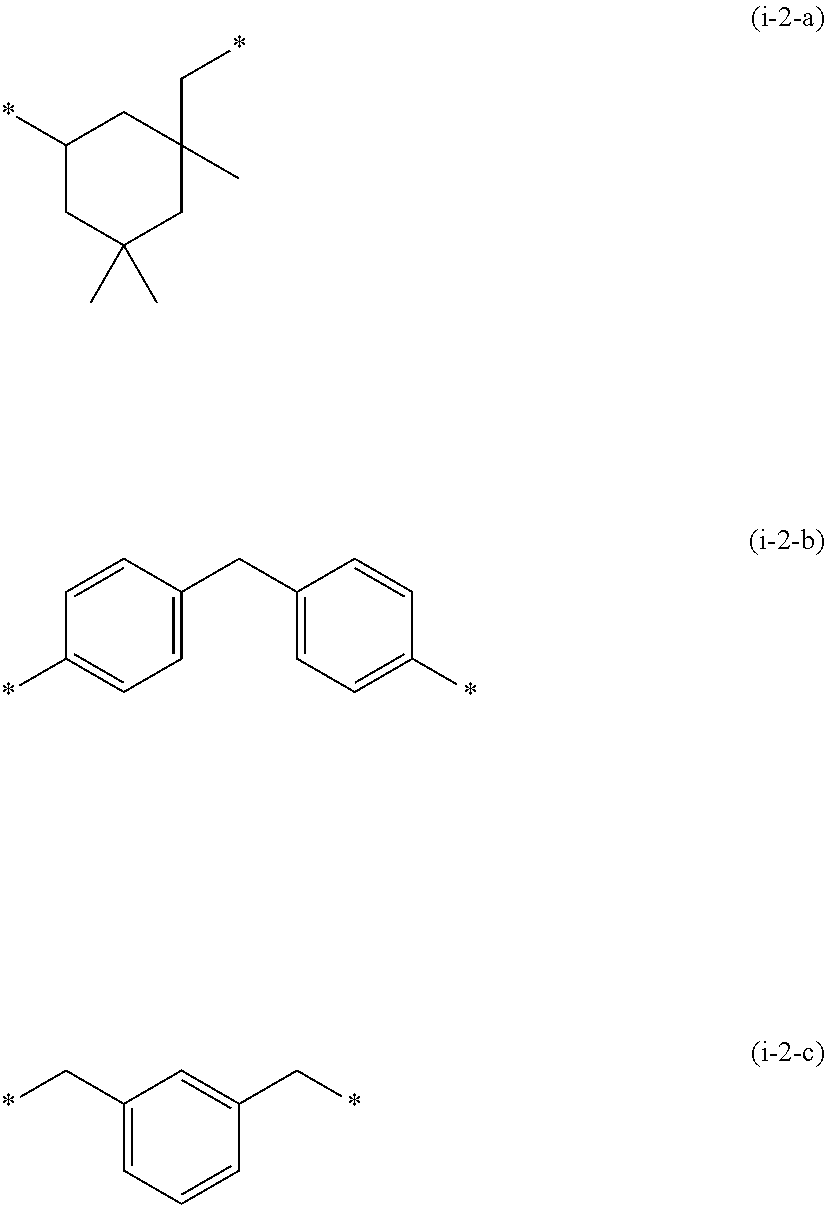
C1(*)CC(C)(C)CC(C)(C*)C1.C1=CC(CC2=CC=C(*)C=C2)=CC=C1*.C1(C*)=CC=CC(C*)=C1
